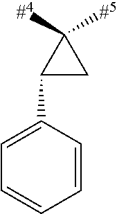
C1(C2=CC=CC=C2)CC1([#5])[#4]
